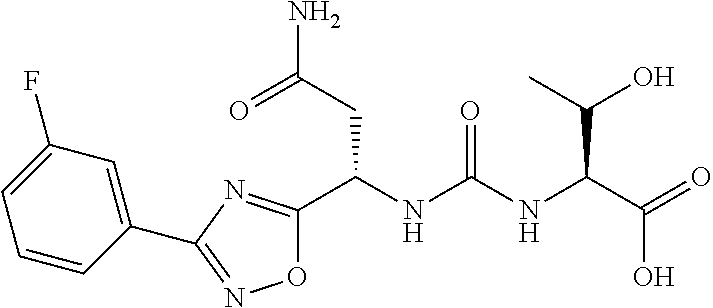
O1C(C(NC(NC(C(=O)O)C(O)C)=O)CC(N)=O)=NC(C2=CC(F)=CC=C2)=N1
